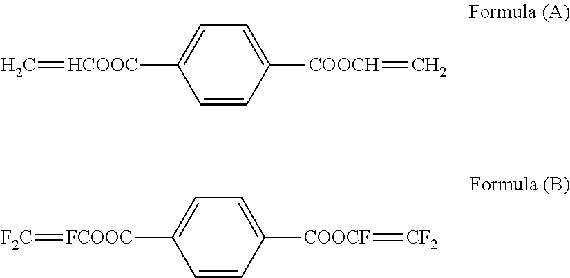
C1=CC([COOCH]=C)=CC=C1[HCOOC]=C.C1=CC([COOCF]=[CF2])=CC=C1[FCOOC]=[F2C]
